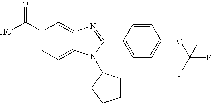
C1(C(O)=O)=CC=C2C(=C1)N=C(C1=CC=C(OC(F)(F)F)C=C1)N2C1CCCC1
